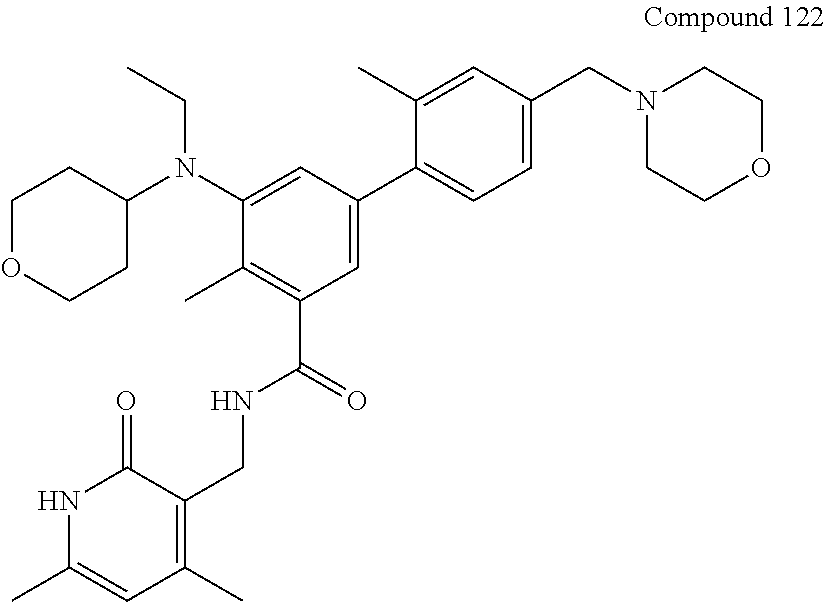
C1(N(C2=CC(C3=CC=C(CN4CCOCC4)C=C3C)=CC(C(=O)NCC3=C(C)C=C(C)NC3=O)=C2C)CC)CCOCC1
